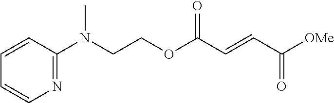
C1(N(CCOC(C=CC([OMe])=O)=O)C)=NC=CC=C1
